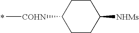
[COHN](C)C1CCC([NHMs])CC1
